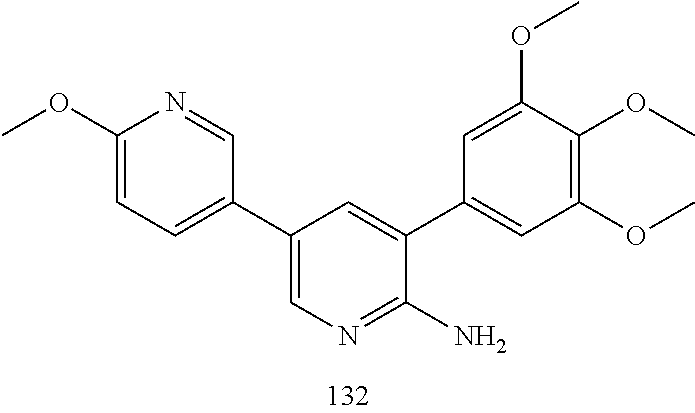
O(C)C1=CC(C2=CC(C3=CC=C(OC)N=C3)=CN=C2N)=CC(OC)=C1OC
